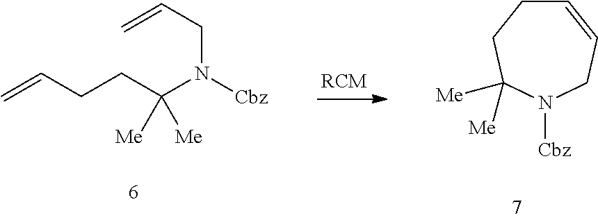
C=CCCC(N([Cbz])CC=C)([Me])[Me].C1=CCN([Cbz])C([Me])([Me])CC1
